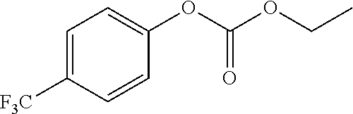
C1=C([F3C])C=CC(OC(OCC)=O)=C1
